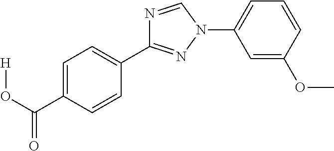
C1=C(C(O[H])=O)C=CC(C2=NN(C3=CC=CC(OC)=C3)C=N2)=C1
